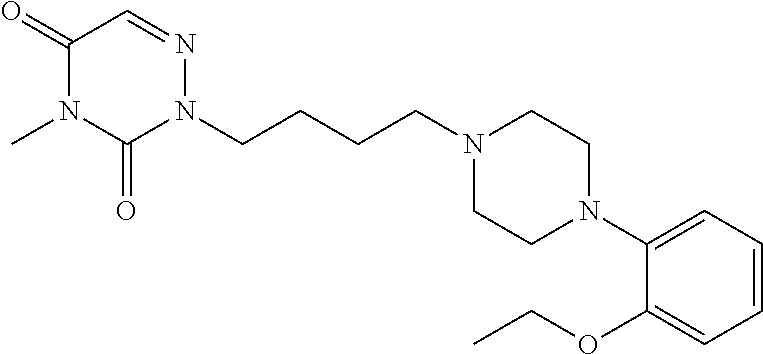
C(CCCN1CCN(C2=CC=CC=C2OCC)CC1)N1N=CC(=O)N(C)C1=O
